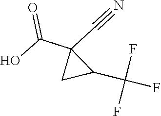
C1(C(F)(F)F)CC1(C(O)=O)C#N
